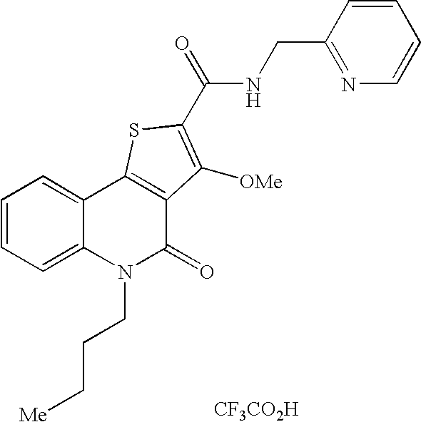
[CF3CO2H].N(C(=O)C1=C([OMe])C2=C(C3=CC=CC=C3N(CCC[Me])C2=O)S1)CC1=NC=CC=C1
